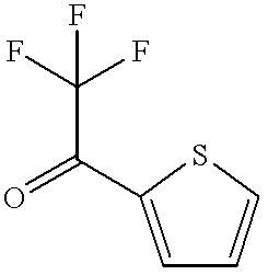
C1=C(C(=O)C(F)(F)F)SC=C1
